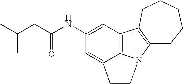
C12=C3C(=CC(NC(CC(C)C)=O)=C1)CCN3C1=C2CCCCC1
